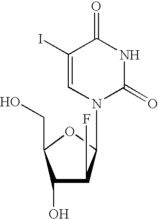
C1(O)C(F)C(N2C(=O)NC(=O)C(I)=C2)OC1CO
